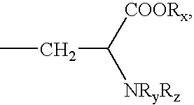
CCC([COORx])[NRyRz]
